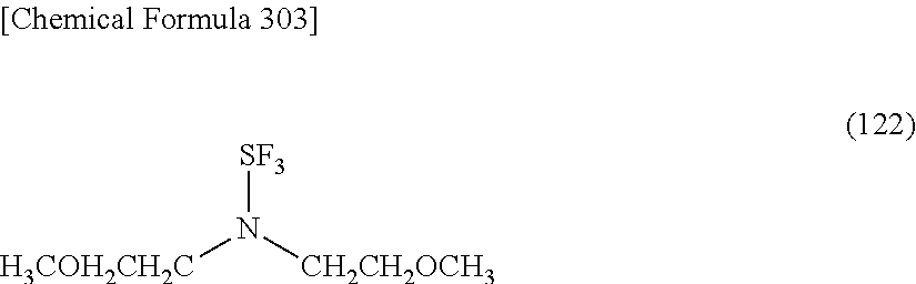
[SF3]N([CH2CH2OCH3])[H3COH2CH2C]
